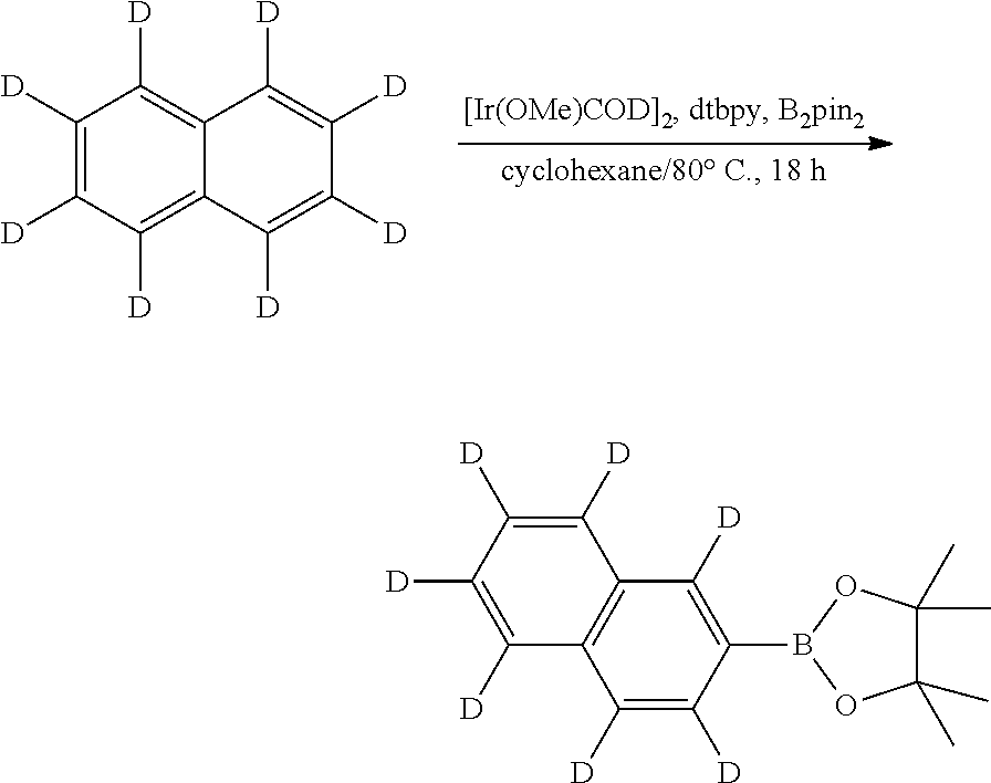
C1([D])=C([D])C([D])=C2C(=C1[D])C([D])=C([D])C([D])=C2[D].C1([D])=C([D])C(B2OC(C)(C)C(C)(C)O2)=C([D])C2=C1C([D])=C([D])C([D])=C2[D]
